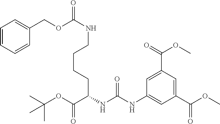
C(NC(NC1=CC(C(=O)OC)=CC(C(OC)=O)=C1)=O)(CCCCNC(OCC1=CC=CC=C1)=O)C(OC(C)(C)C)=O
